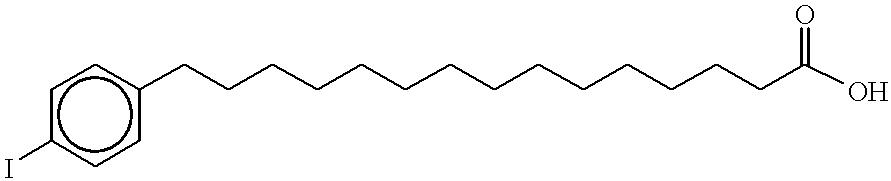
c1c(I)ccc(CCCCCCCCCCCCCCC(O)=O)c1
